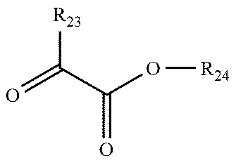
[R23]C(C(O[R24])=O)=O
